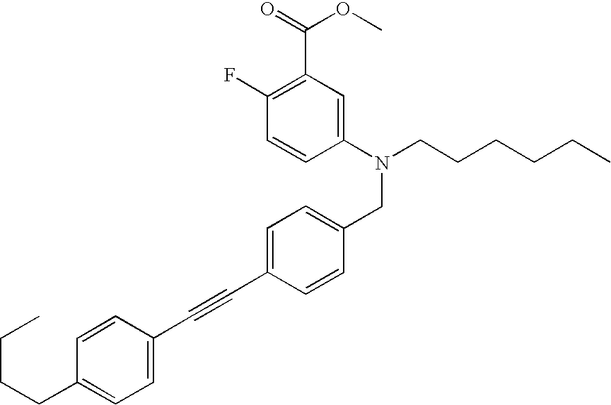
C1=CC(C#CC2=CC=C(CN(C3=CC(C(=O)OC)=C(F)C=C3)CCCCCC)C=C2)=CC=C1CCCC
